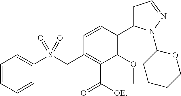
C1=CC=CC(S(CC2=C(C(=O)[OEt])C(OC)=C(C3=CC=NN3C3CCCCO3)C=C2)(=O)=O)=C1
